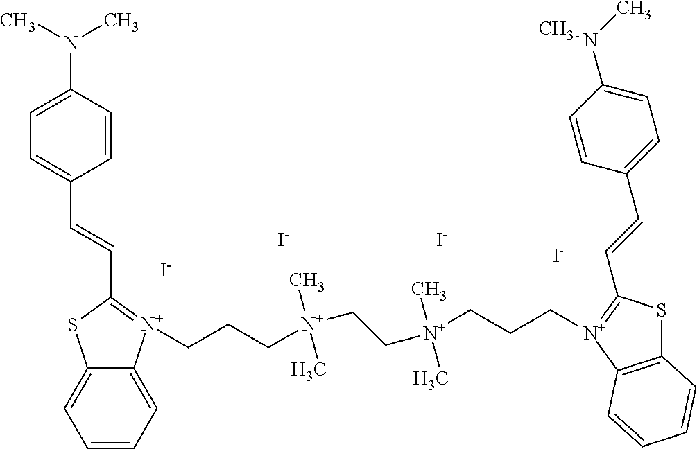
C1=CC=C2C(=C1)SC(C=CC1=CC=C(N(C)C)C=C1)=[N+]2CCC[N+](CC[N+](CCC[N+]1=C(C=CC2=CC=C(N(C)C)C=C2)SC2=C1C=CC=C2)(C)C)(C)C.[I-].[I-].[I-].[I-]
